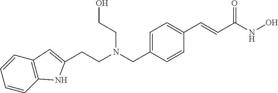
C1=CC2=C(C=C1)C=C(CCN(CC1=CC=C(C=CC(NO)=O)C=C1)CCO)N2
